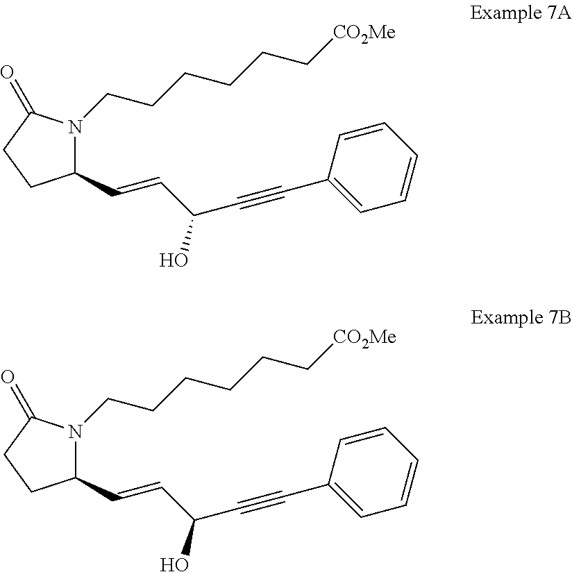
C1(C=CC(O)C#CC2=CC=CC=C2)N(CCCCCC[CO2Me])C(=O)CC1.C1(C=CC(O)C#CC2=CC=CC=C2)N(CCCCCC[CO2Me])C(=O)CC1
